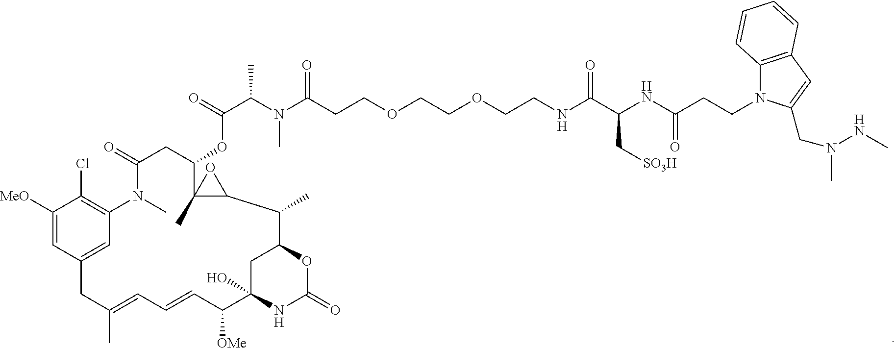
C1([MeO])=CC2=CC(=C1Cl)N(C)C(=O)CC(OC(=O)C(C)N(C)C(=O)CCOCCOCCNC(C(NC(CCN1C3=C(C=C1CN(NC)C)C=CC=C3)=O)C[SO3H])=O)C1(C)C(C(C)C3CC(O)(C([OMe])C=CC=C(C)C2)NC(=O)O3)O1
